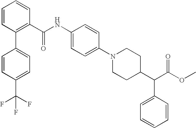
C1=CC(C2=C(C(NC3=CC=C(N4CCC(C(C5=CC=CC=C5)C(OC)=O)CC4)C=C3)=O)C=CC=C2)=CC=C1C(F)(F)F
